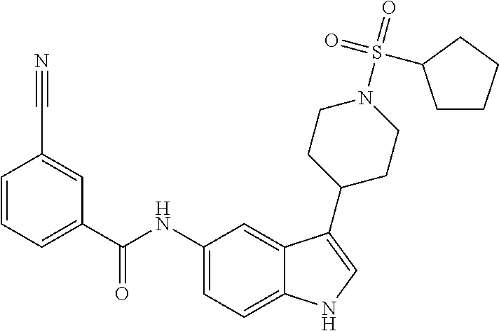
C12=CC(NC(C3=CC=CC(C#N)=C3)=O)=CC=C1NC=C2C1CCN(S(=O)(=O)C2CCCC2)CC1
